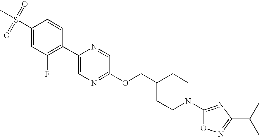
C1(S(C)(=O)=O)=CC(F)=C(C2=CN=C(OCC3CCN(C4=NC(C(C)C)=NO4)CC3)C=N2)C=C1
